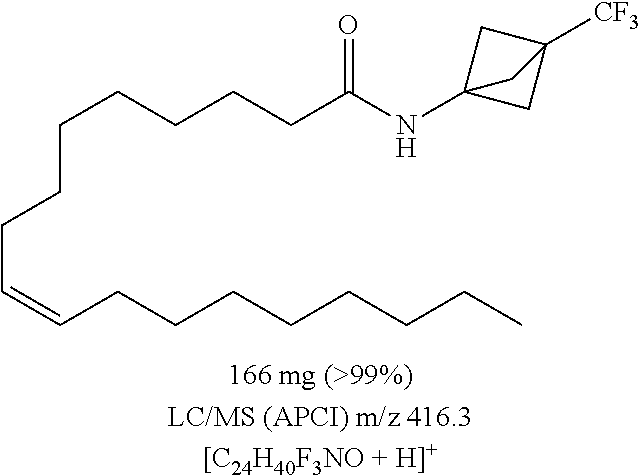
C(=CCCCCCCCC)CCCCCCCC(NC12CC([CF3])(C1)C2)=O
